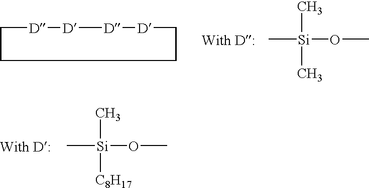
C[Si](C)([C8H17])OC.C[Si](C)(C)OC.C1[D][D][D][D]CCC1
